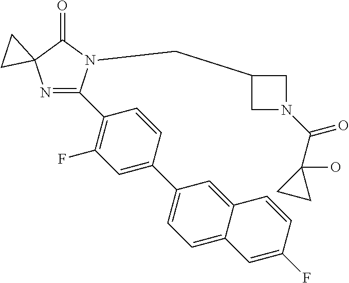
N1=C(C2=C(F)C=C(C3=CC=C4C(=C3)C=CC(F)=C4)C=C2)N(CC2CN(C(C3(O)CC3)=O)C2)C(=O)C12CC2
